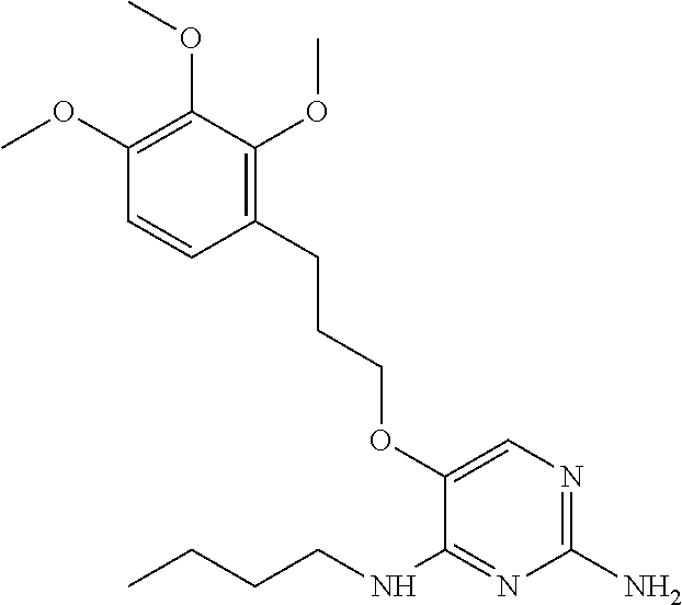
C1(N)=NC=C(OCCCC2=C(OC)C(OC)=C(OC)C=C2)C(NCCCC)=N1
